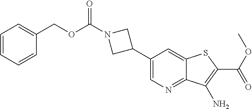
C1(C2CN(C(=O)OCC3=CC=CC=C3)C2)=CN=C2C(=C1)SC(C(OC)=O)=C2N
